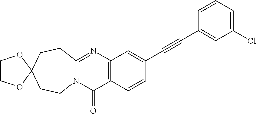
N12C(=NC3=C(C1=O)C=CC(C#CC1=CC(Cl)=CC=C1)=C3)CCC1(CC2)OCCO1
